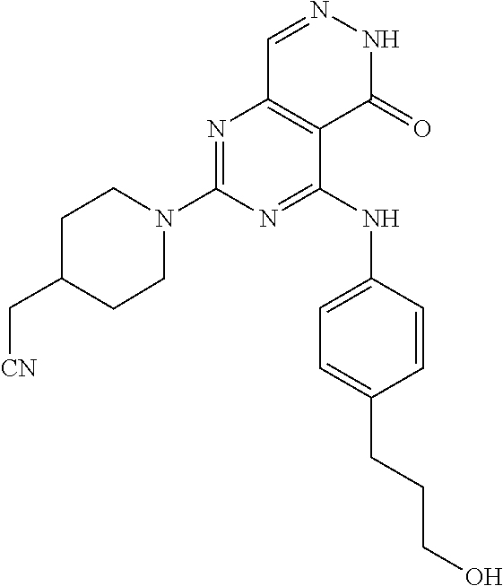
N1=C(N2CCC(C[CN])CC2)N=C(NC2=CC=C(CCCO)C=C2)C2=C1C=NNC2=O
